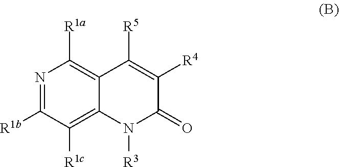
N1=C([R1b])C([R1c])=C2C(=C1[R1a])C([R5])=C([R4])C(=O)N2[R3]
